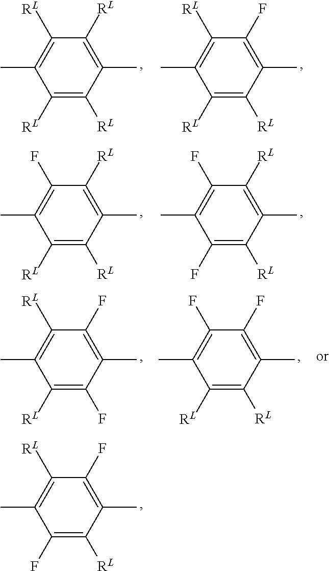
C1(C)=C(F)C([RL])=C(C)C(F)=C1[RL].C1(C)=C([RL])C([RL])=C(C)C([RL])=C1[RL].C1(C)=C(F)C([RL])=C(C)C([RL])=C1[RL].C1(C)=C([RL])C(F)=C(C)C([RL])=C1[RL].C1(C)=C([RL])C(F)=C(C)C(F)=C1[RL].C1(C)=C(F)C([RL])=C(C)C([RL])=C1F.C1(C)=C(F)C(F)=C(C)C([RL])=C1[RL]
